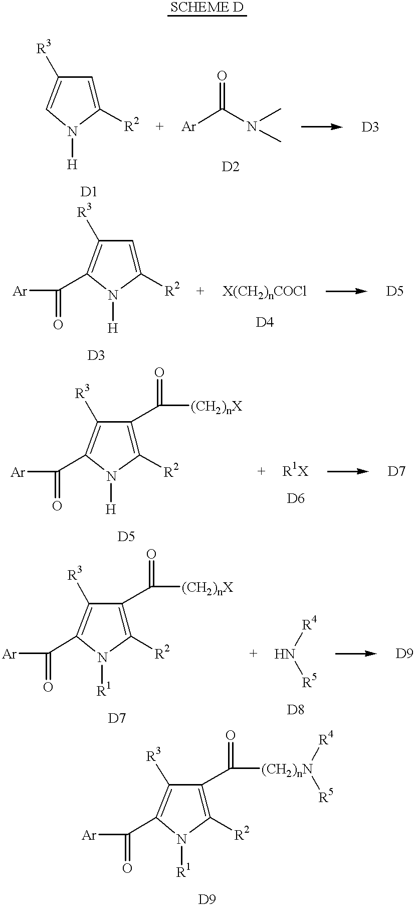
C1([R2])=CC([R3])=CN1[H].[Ar]C(N(C)C)=O.C1([R2])=CC([R3])=C(C([Ar])=O)N1[H].C1([R2])=C(C([(CH2)nX])=O)C([R3])=C(C([Ar])=O)N1[H].N([R4])[R5].C1([R2])=C(C([(CH2)nX])=O)C([R3])=C(C([Ar])=O)N1[R1].C1([R2])=C(C([(CH2)nN]([R4])[R5])=O)C([R3])=C(C([Ar])=O)N1[R1]
